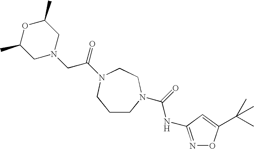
C1CN(C(=O)NC2=NOC(C(C)(C)C)=C2)CCN(C(=O)CN2CC(C)OC(C)C2)C1
